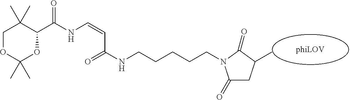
C(NCCCCCN1C(=O)CC(C)C1=O)(=O)C=CNC(C1C(C)(C)COC(C)(C)O1)=O
